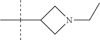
N1(CC)CC(C(C)(C)C)C1
